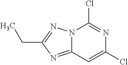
N12C(=NC(CC)=N1)C=C(Cl)N=C2Cl
